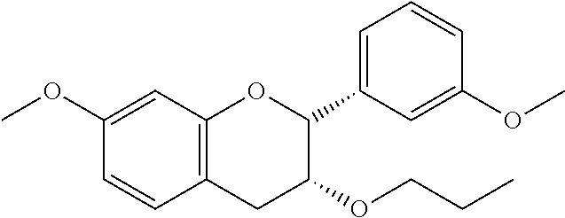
C1=CC2=C(C=C1OC)OC(C1=CC=CC(OC)=C1)C(OCCC)C2
